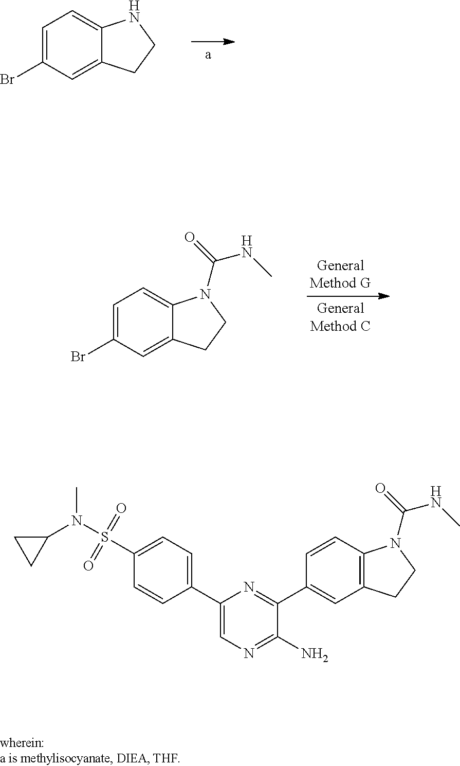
C12=CC=C(Br)C=C1CCN2.C12=CC=C(Br)C=C1CCN2C(NC)=O.C1(C2=CC3=C(C=C2)N(C(NC)=O)CC3)=NC(C2=CC=C(S(N(C)C3CC3)(=O)=O)C=C2)=CN=C1N
